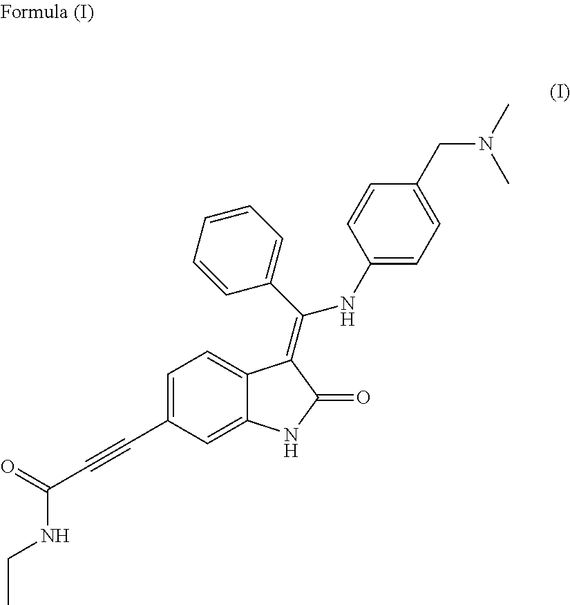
C1=C(C#CC(=O)NCC)C=C2C(=C1)C(=C(NC1=CC=C(CN(C)C)C=C1)C1=CC=CC=C1)C(=O)N2
